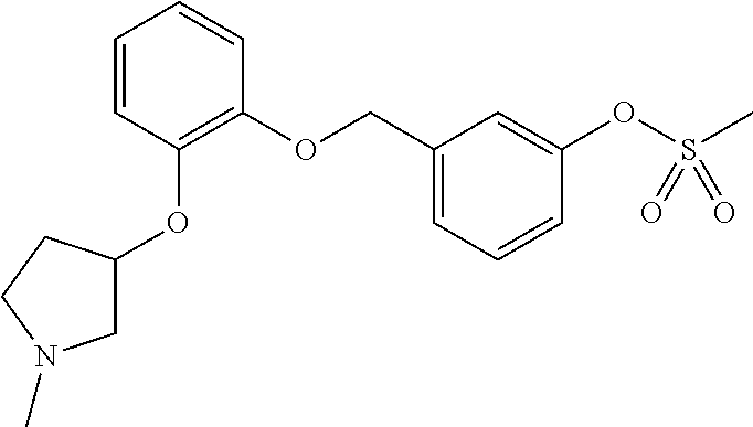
C1(OCC2=CC=CC(OS(C)(=O)=O)=C2)=C(OC2CN(C)CC2)C=CC=C1
